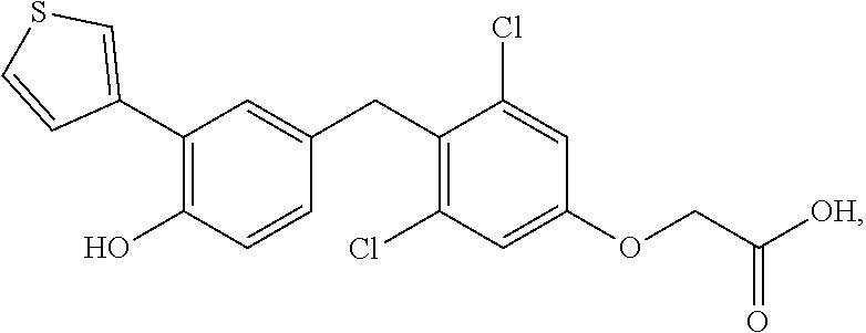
C1(C2=C(O)C=CC(CC3=C(Cl)C=C(OCC([OH])=O)C=C3Cl)=C2)=CSC=C1
